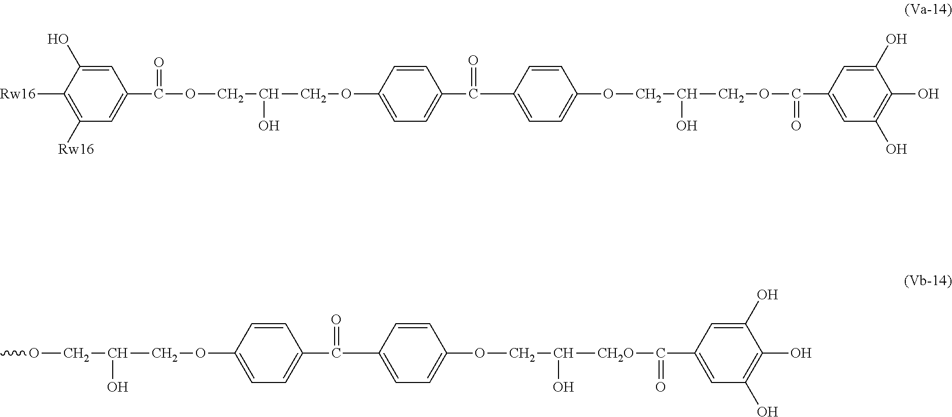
C1([Rw16])=C([Rw16])C=C(C(=O)OCC(COC2=CC=C(C(C3=CC=C(OCC(COC(=O)C4=CC(O)=C(O)C(O)=C4)O)C=C3)=O)C=C2)O)C=C1O.COCC(COC1=CC=C(C(C2=CC=C(OCC([CH2O]C(C3=CC(O)=C(O)C(O)=C3)=O)O)C=C2)=O)C=C1)O
